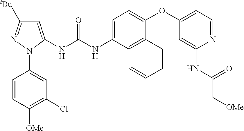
C1=CC([OMe])=C(Cl)C=C1N1C(NC(NC2=CC=C(OC3=CC=NC(NC(C[OMe])=O)=C3)C3=C2C=CC=C3)=O)=CC([tBu])=N1
